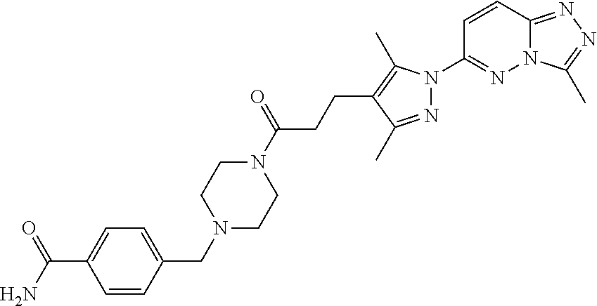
N12C(=NN=C1C)C=CC(N1N=C(C)C(CCC(N3CCN(CC4=CC=C(C(N)=O)C=C4)CC3)=O)=C1C)=N2
